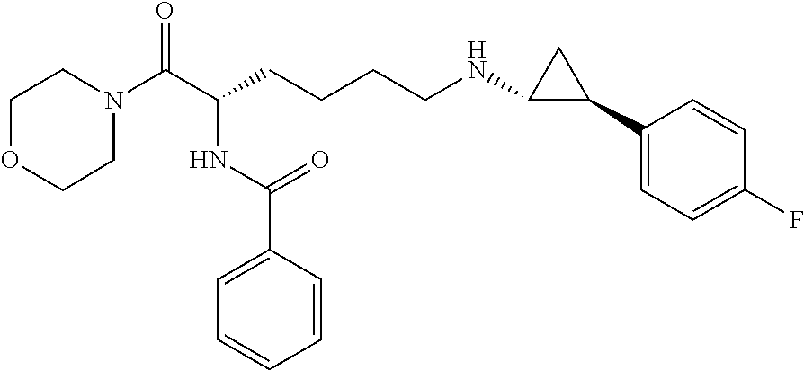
C1N(C(C(CCCCNC2C(C3=CC=C(F)C=C3)C2)NC(C2=CC=CC=C2)=O)=O)CCOC1
